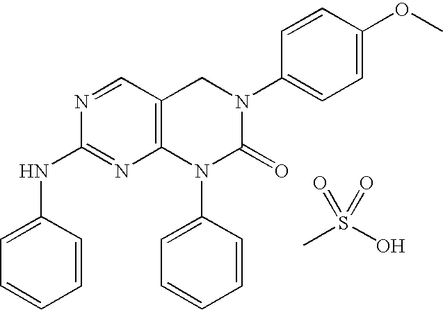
N1=CC2=C(N=C1NC1=CC=CC=C1)N(C1=CC=CC=C1)C(=O)N(C1=CC=C(OC)C=C1)C2.CS(O)(=O)=O
